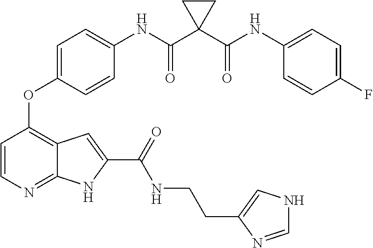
C1=CN=C2C(=C1OC1=CC=C(NC(C3(C(NC4=CC=C(F)C=C4)=O)CC3)=O)C=C1)C=C(C(=O)NCCC1=CNC=N1)N2
